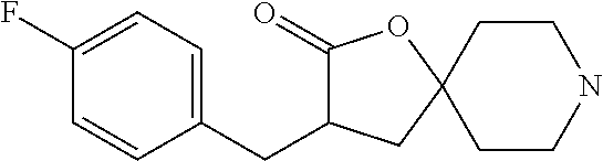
C1(CC2C(=O)OC3(C2)CCNCC3)=CC=C(F)C=C1
